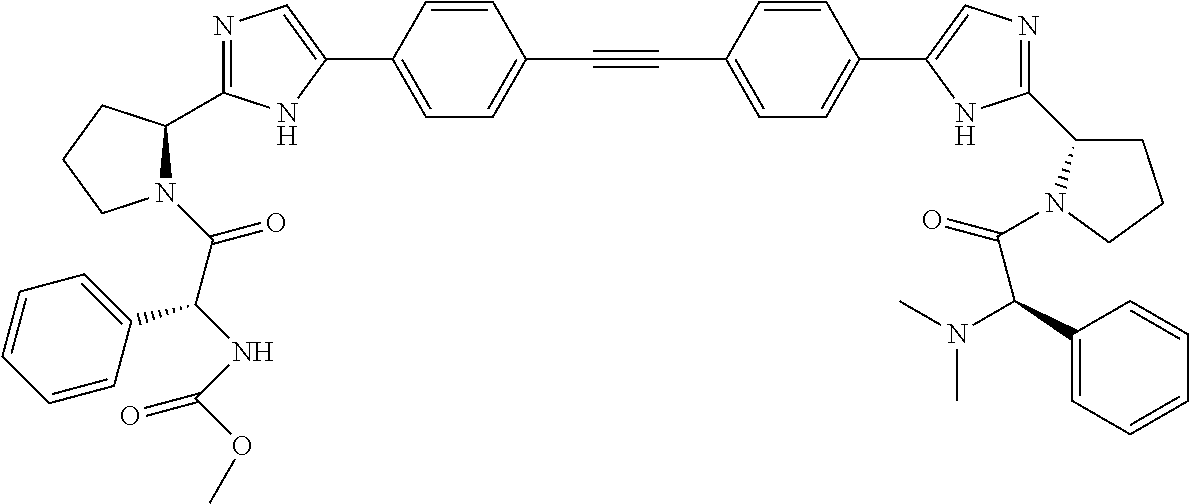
N1=C(C2N(C(C(NC(OC)=O)C3=CC=CC=C3)=O)CCC2)NC(C2=CC=C(C#CC3=CC=C(C4=CN=C(C5CCCN5C(=O)C(C5=CC=CC=C5)N(C)C)N4)C=C3)C=C2)=C1
